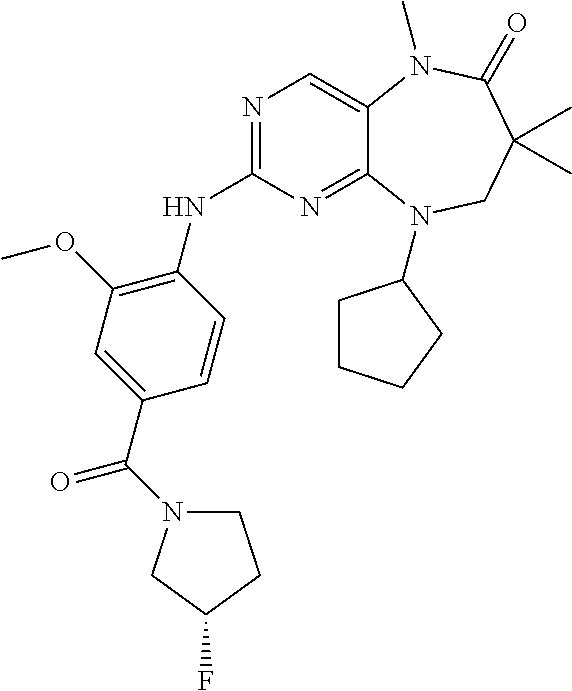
N1=C(NC2=C(OC)C=C(C(=O)N3CCC(F)C3)C=C2)N=C2C(=C1)N(C)C(=O)C(C)(C)CN2C1CCCC1
